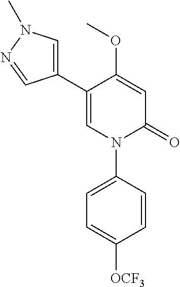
C1=C(OC)C(C2=CN(C)N=C2)=CN(C2=CC=C([OCF3])C=C2)C1=O
